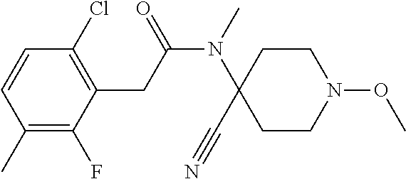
C1(C)=C(F)C(CC(N(C2(C#N)CCN(OC)CC2)C)=O)=C(Cl)C=C1
